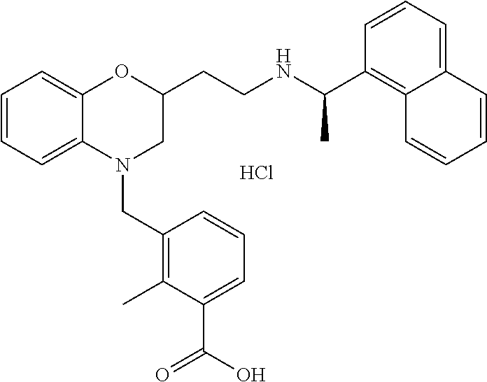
C1=CC=C2C(=C1)OC(CCNC(C1=C3C(=CC=C1)C=CC=C3)C)CN2CC1=C(C)C(C(=O)O)=CC=C1.Cl
